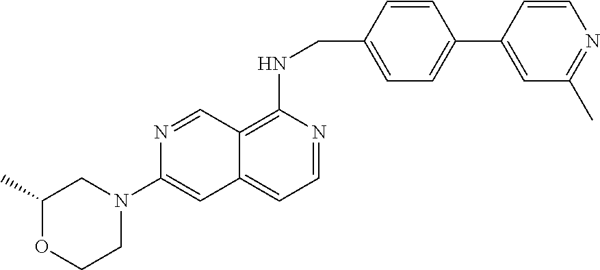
C1(C)OCCN(C2=CC3=CC=NC(NCC4=CC=C(C5=CC(C)=NC=C5)C=C4)=C3C=N2)C1
